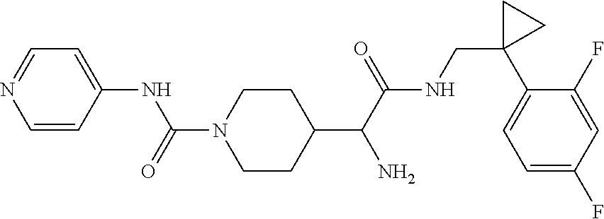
C1(C(C(NCC2(C3=CC=C(F)C=C3F)CC2)=O)N)CCN(C(=O)NC2=CC=NC=C2)CC1
